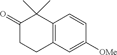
C1(=O)CCC2=C(C1(C)C)C=CC([OMe])=C2
